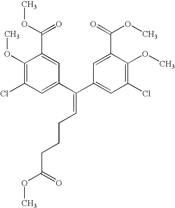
C1(OC)=C(Cl)C=C(C(C2=CC(Cl)=C(OC)C(C(OC)=O)=C2)=CCCCC(OC)=O)C=C1C(OC)=O
